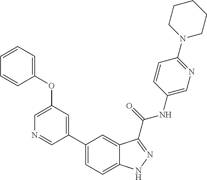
C1(OC2=CC=CC=C2)=CN=CC(C2=CC=C3C(=C2)C(C(NC2=CN=C(N4CCCCC4)C=C2)=O)=NN3)=C1
